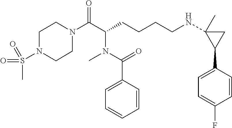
C1N(C(C(CCCCNC2(C)C(C3=CC=C(F)C=C3)C2)N(C(C2=CC=CC=C2)=O)C)=O)CCN(S(C)(=O)=O)C1
